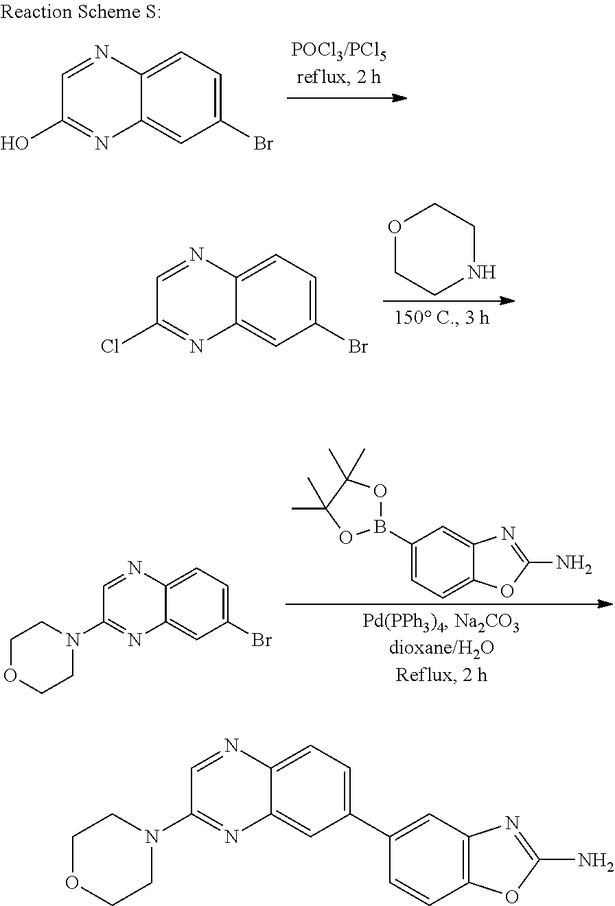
C1(Br)=CC=C2C(=C1)N=C(O)C=N2.C1(Br)=CC=C2C(=C1)N=C(Cl)C=N2.O1CCNCC1.C1(B2OC(C)(C)C(C)(C)O2)=CC=C2C(=C1)N=C(N)O2.C1=NC2=CC=C(Br)C=C2N=C1N1CCOCC1.C1=NC2=CC=C(C3=CC4=C(C=C3)OC(N)=N4)C=C2N=C1N1CCOCC1
